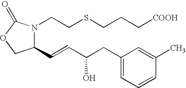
C1(C=CC(CC2=CC=CC(C)=C2)O)N(CCSCCC[COOH])C(=O)OC1
